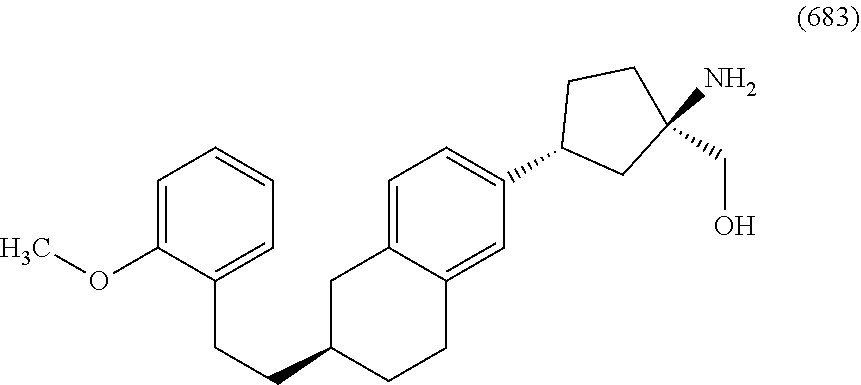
C1=C(OC)C(CCC2CCC3=CC(C4CC(N)(CO)CC4)=CC=C3C2)=CC=C1
